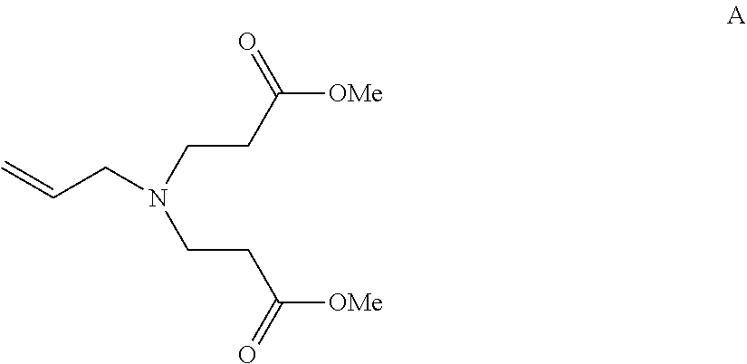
C([OMe])(CCN(CCC([OMe])=O)CC=C)=O
